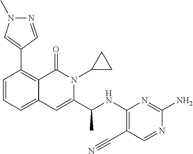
C1=CC=C2C(=C1C1=CN(C)N=C1)C(=O)N(C1CC1)C(C(NC1=C(C#N)C=NC(N)=N1)C)=C2
